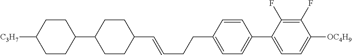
C1=CC(CCC=CC2CCC(C3CCC([C3H7])CC3)CC2)=CC=C1C1=CC=C([OC4H9])C(F)=C1F
